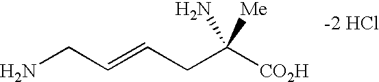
NCC=CCC([CO2H])(N)[Me]
